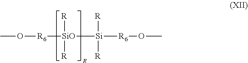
[R6]([SiO]([Si]([R6]OC)([R])[R])([R])[R])OC
